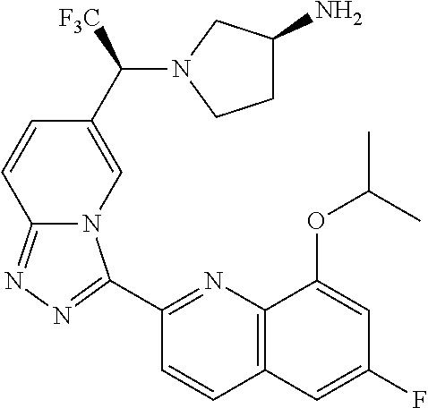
C1(C2=NN=C3N2C=C(C(N2CCC(N)C2)[F3C])C=C3)=NC2=C(C=C1)C=C(F)C=C2OC(C)C
